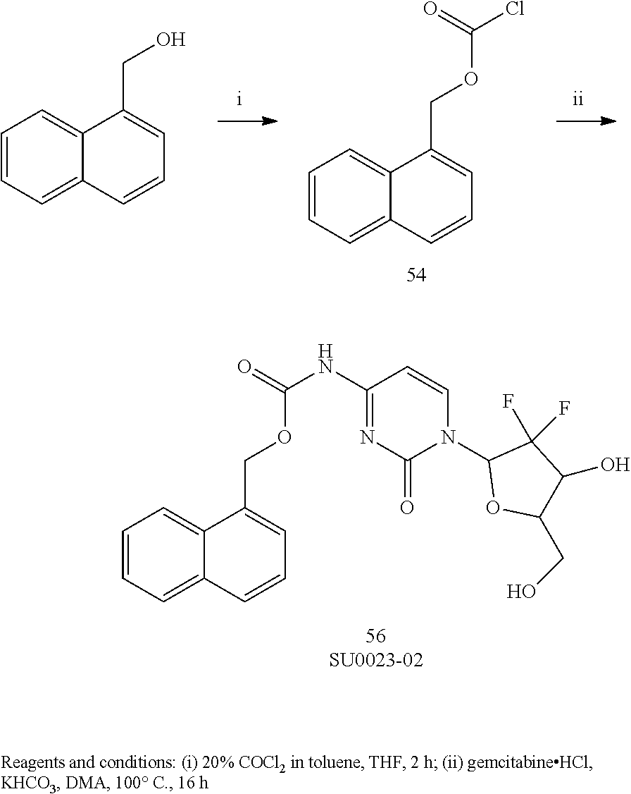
C1=CC=C2C(=C1)C(COC(Cl)=O)=CC=C2.C1=CC=C2C(=C1)C(CO)=CC=C2.C1=CC=C2C(=C1)C(COC(NC1=NC(=O)N(C3OC(CO)C(O)C3(F)F)C=C1)=O)=CC=C2
